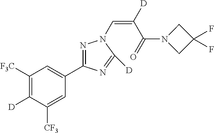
C1([F3C])=C([D])C([CF3])=CC(C2=NN(C=C(C(=O)N3CC(F)(F)C3)[D])C([D])=N2)=C1
